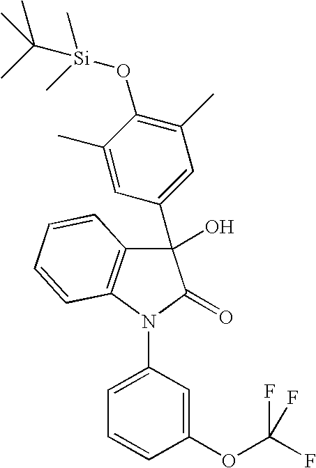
C12=C(N(C3=CC=CC(OC(F)(F)F)=C3)C(=O)C1(C1=CC(C)=C(O[Si](C)(C)C(C)(C)C)C(C)=C1)O)C=CC=C2
